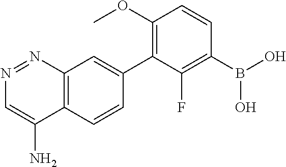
C12=C(C=CC(C3=C(OC)C=CC(B(O)O)=C3F)=C1)C(N)=CN=N2
